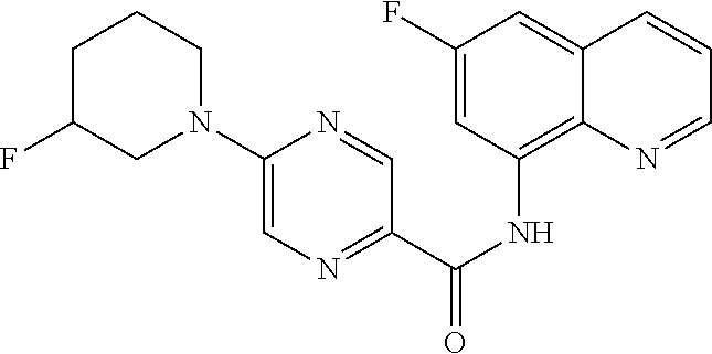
C1(F)=CC(NC(C2=NC=C(N3CCCC(F)C3)N=C2)=O)=C2C(=C1)C=CC=N2
